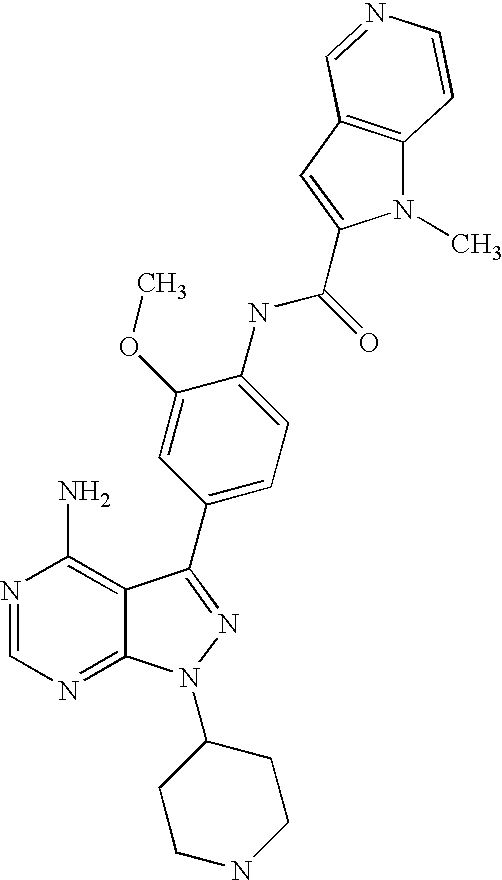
N1=CN=C2C(=C1N)C(C1=CC=C(NC(=O)C3=CC4=C(N3C)C=CN=C4)C(OC)=C1)=NN2C1CCNCC1
